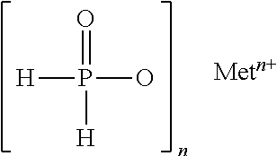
[H]P(O)(=O)[H]
